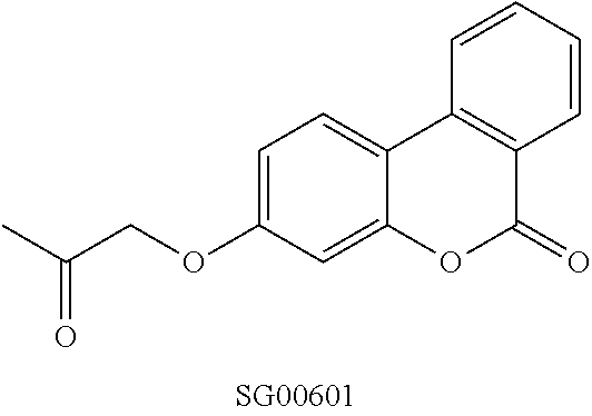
O(C1=CC=C2C(=C1)OC(=O)C1=C2C=CC=C1)CC(C)=O
